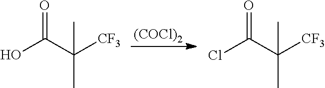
[(COCl)2].OC(C([CF3])(C)C)=O.ClC(C([CF3])(C)C)=O
